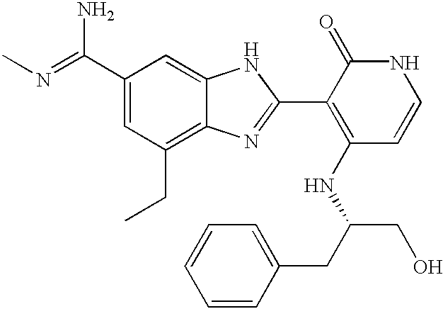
C(C1=CC(CC)=C2C(=C1)NC(C1=C(NC(CO)CC3=CC=CC=C3)C=CNC1=O)=N2)(=NC)N
